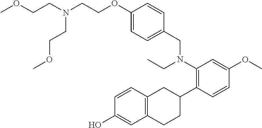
C(CN(CCOC)CCOC1=CC=C(CN(C2=C(C3CC4=C(CC3)C=C(O)C=C4)C=CC(OC)=C2)CC)C=C1)OC
